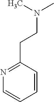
N1=C(CCN(C)C)C=CC=C1
